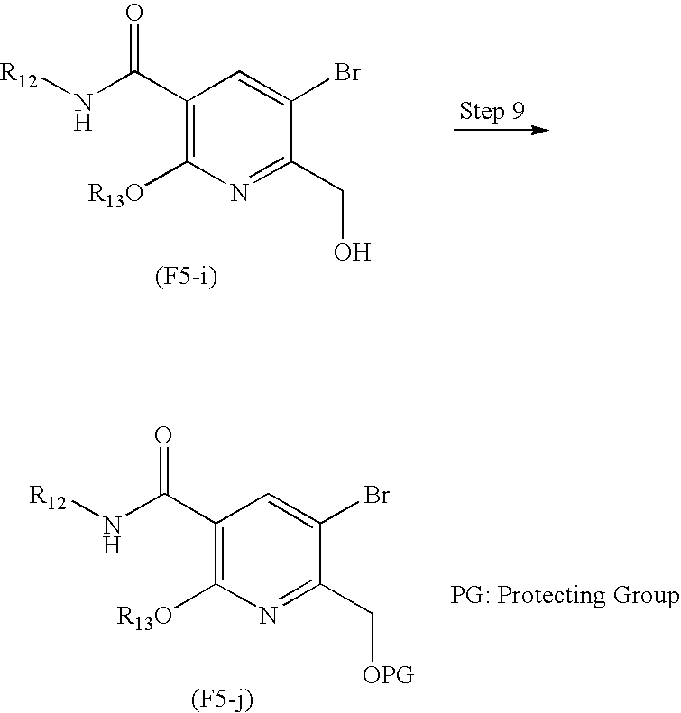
C1(C(N[R12])=O)=C([R13O])N=C(CO)C(Br)=C1.C1(C(N[R12])=O)=C([R13O])N=C(C[OPG])C(Br)=C1
